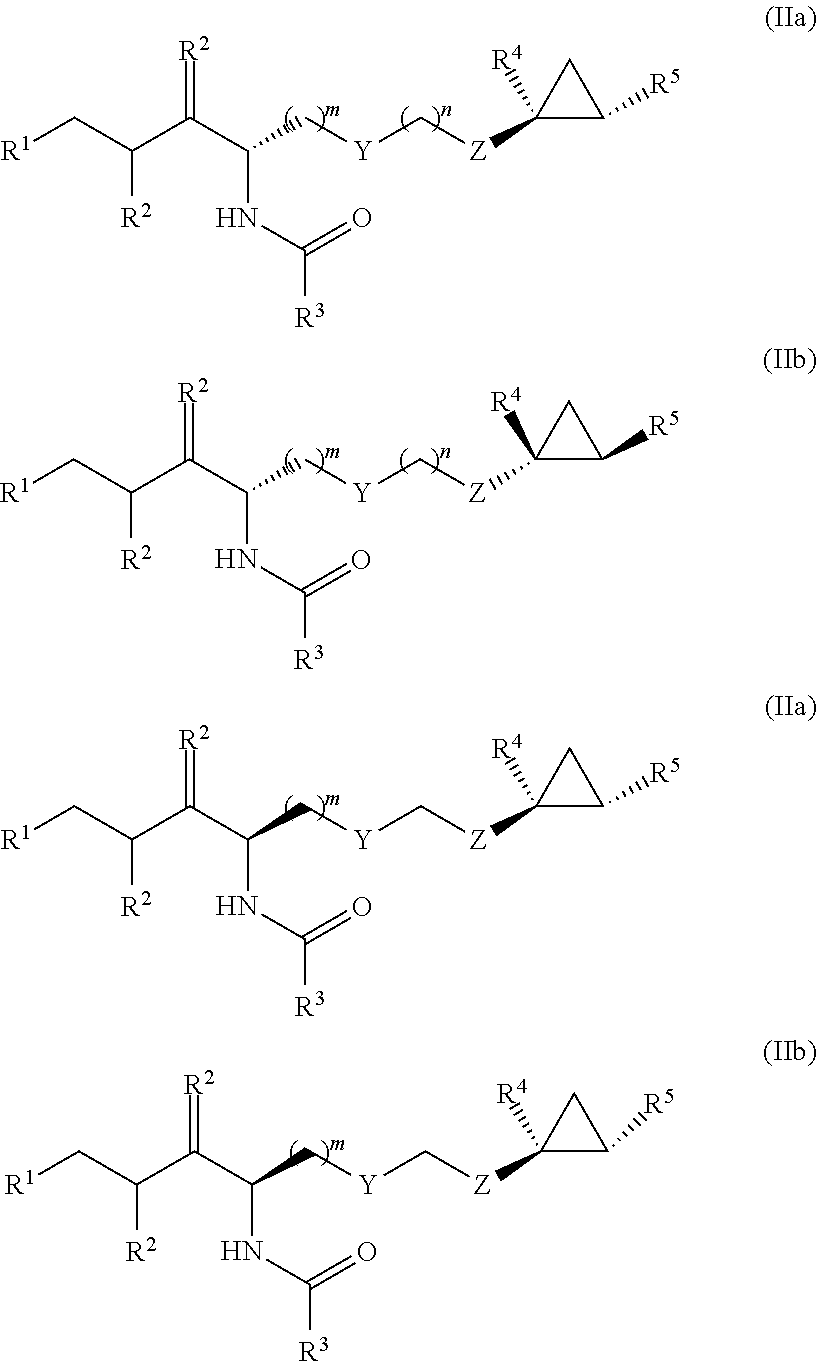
[R1]CC(C(C(C[Y]C[Z]C1([R4])C([R5])C1)NC([R3])=O)=[R2])[R2].[R1]CC(C(C(C[Y]C[Z]C1([R4])C([R5])C1)NC([R3])=O)=[R2])[R2].[R1]CC(C(C(C[Y]C[Z]C1([R4])C([R5])C1)NC([R3])=O)=[R2])[R2].[R1]CC(C(C(C[Y]C[Z]C1([R4])C([R5])C1)NC([R3])=O)=[R2])[R2]
